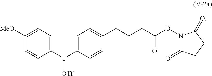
C1=C(I(C2=CC=C([MeO])C=C2)[OTf])C=CC(CCCC(ON2C(=O)CCC2=O)=O)=C1
